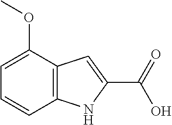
C1=CC2=C(C(OC)=C1)C=C(C(=O)O)N2
